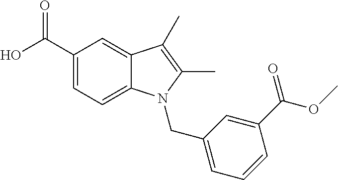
C1=CC=C(CN2C3=CC=C(C(O)=O)C=C3C(C)=C2C)C=C1C(OC)=O
